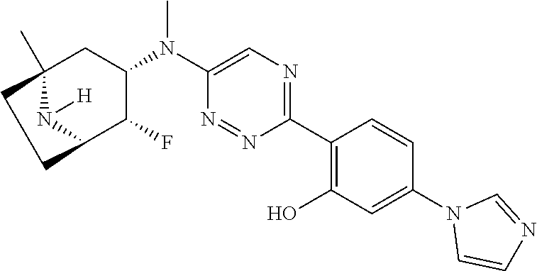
C1(C2=C(O)C=C(N3C=CN=C3)C=C2)=NC=C(N(C2CC3(C)N([H])C(C2F)CC3)C)N=N1
